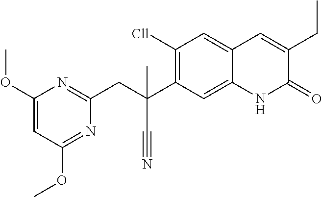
C1(CC(C#N)(C2=C([Cll])C=C3C(=C2)NC(=O)C(CC)=C3)C)=NC(OC)=CC(OC)=N1
